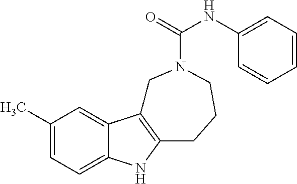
C1(C)=CC=C2C(=C1)C1=C(N2)CCCN(C(NC2=CC=CC=C2)=O)C1
